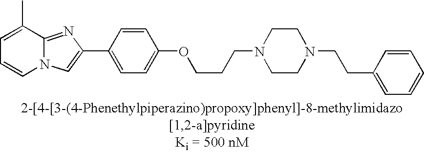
C1=C(C)C2=NC(C3=CC=C(OCCCN4CCN(CCC5=CC=CC=C5)CC4)C=C3)=CN2C=C1
